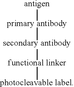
[antigen][primary antibody][secondary antibody][functional linker][photocleavable label]
